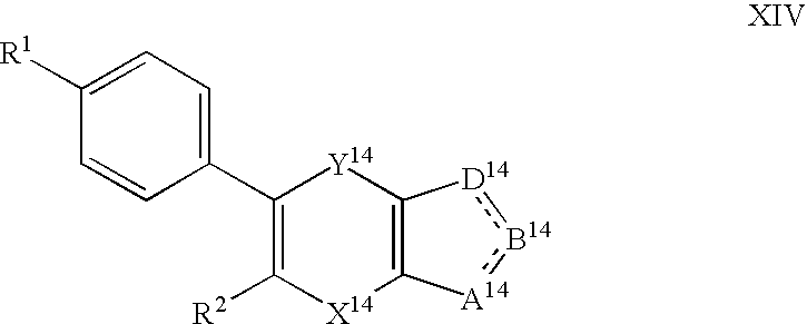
C1(C2=CC=C([R1])C=C2)=C([R2])[X14]C2=C([Y14]1)[D14]:[B14]:[A14]2
